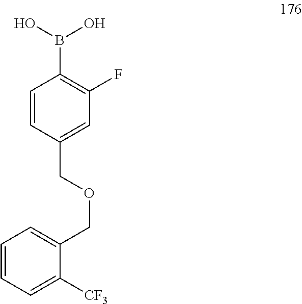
C1=CC(COCC2=CC=CC=C2[CF3])=CC(F)=C1B(O)O
